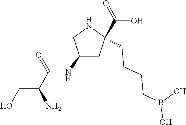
C(C1(C(O)=O)CC(NC(C(CO)N)=O)CN1)CCCB(O)O
